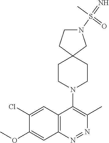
C12=C(N=NC(C)=C1N1CCC3(CC1)CN(S(=N)(C)=O)CC3)C=C(OC)C(Cl)=C2
